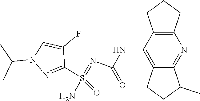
NS(C1=NN(C(C)C)C=C1F)(=NC(NC1=C2CCC(C)C2=NC2=C1CCC2)=O)=O
